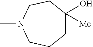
C1(O)([Me])CCCN(C)CC1
